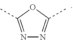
N1=C(C)OC(C)=N1
